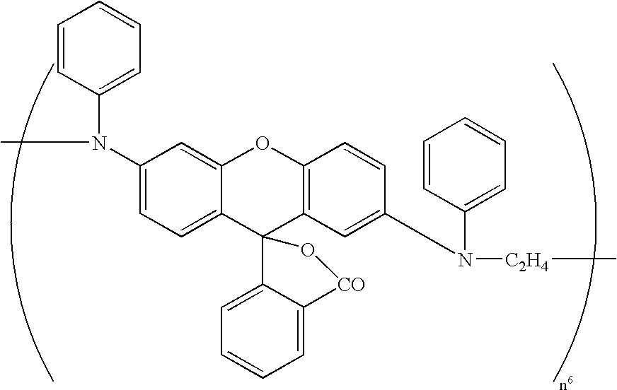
C1(N(C2=CC=CC=C2)C)=CC=C2C(=C1)OC1=C(C23C2=CC=CC=C2[CO]O3)C=C(N(C2=CC=CC=C2)[C2H4]C)C=C1
